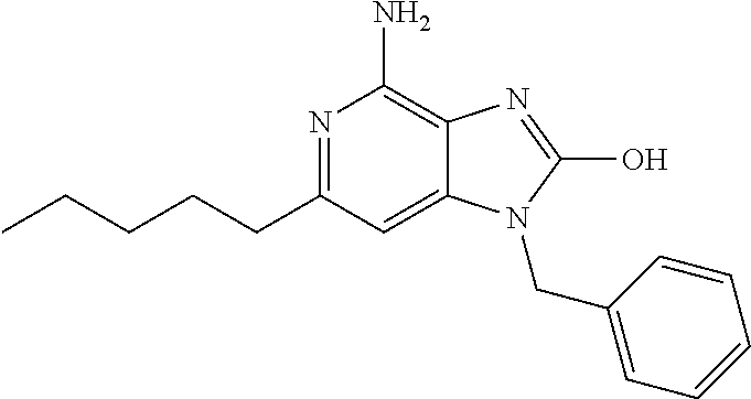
N1=C(CCCCC)C=C2C(=C1N)N=C(O)N2CC1=CC=CC=C1
